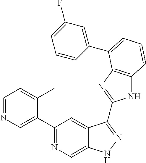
C1=NC=C(C2=NC=C3C(=C2)C(C2=NC4=C(N2)C=CC=C4C2=CC(F)=CC=C2)=NN3)C(C)=C1
